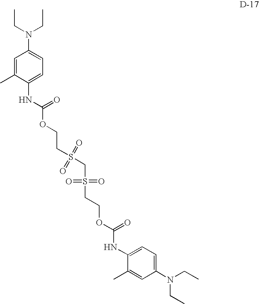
CCN(CC)C1=CC=C(NC(=O)OCCS(CS(=O)(=O)CCOC(=O)NC2=CC=C(N(CC)CC)C=C2C)(=O)=O)C(C)=C1
